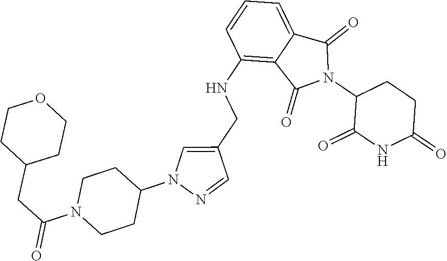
C1(NCC2=CN(C3CCN(C(CC4CCOCC4)=O)CC3)N=C2)=C2C(=CC=C1)C(=O)N(C1C(=O)NC(=O)CC1)C2=O
